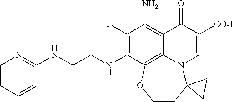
C1=CC=CC(NCCNC2=C(F)C(N)=C3C4=C2OCCC2(N4C=C([CO2H])C3=O)CC2)=N1
